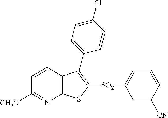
C1=CC2=C(N=C1[OH3C])SC([SO2]C1=CC=CC([CN])=C1)=C2C1=CC=C(Cl)C=C1
